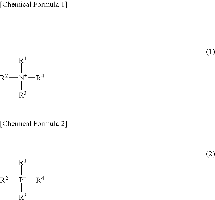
[R1][N+]([R3])([R4])[R2].[R1][P+]([R3])([R4])[R2]
